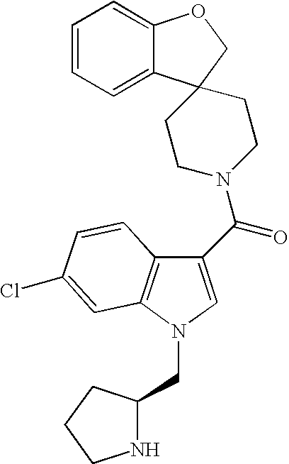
C1=CC=C2C(=C1)OCC21CCN(C(C2=CN(CC3NCCC3)C3=C2C=CC(Cl)=C3)=O)CC1
